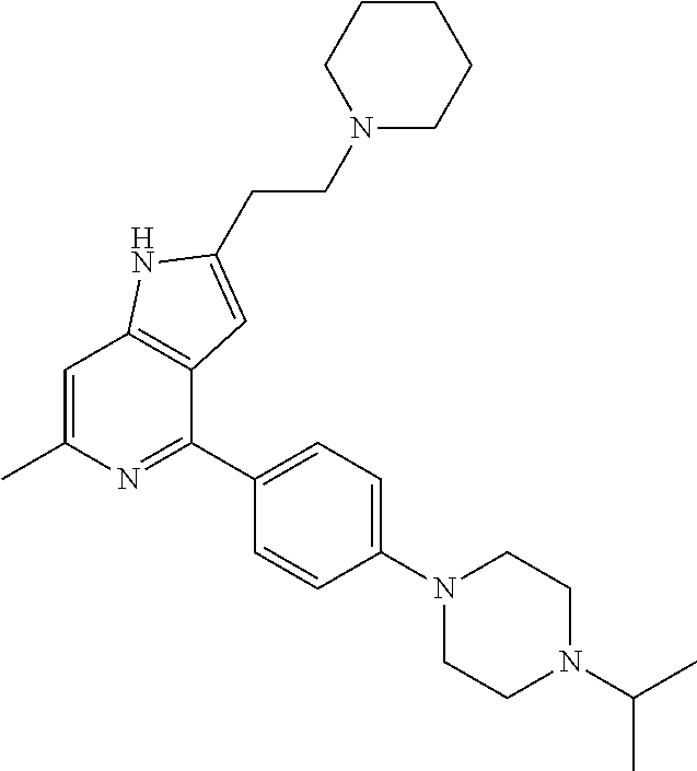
C1(C2=CC=C(N3CCN(C(C)C)CC3)C=C2)=NC(C)=CC2=C1C=C(CCN1CCCCC1)N2
